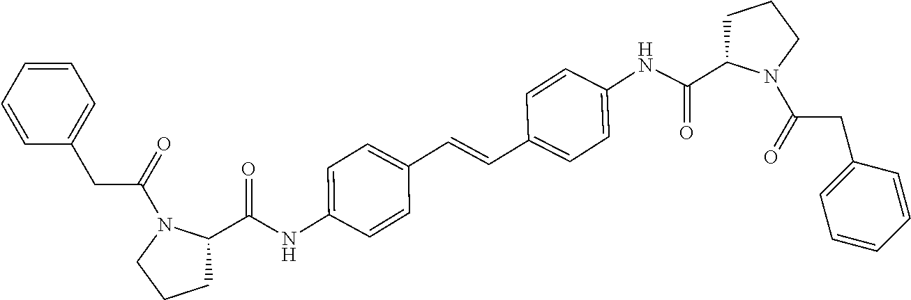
N(C1=CC=C(C=CC2=CC=C(NC(=O)C3CCCN3C(=O)CC3=CC=CC=C3)C=C2)C=C1)C(=O)C1CCCN1C(=O)CC1=CC=CC=C1
